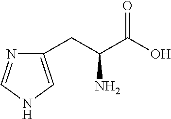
C1(CC(C(O)=O)N)=CNC=N1
